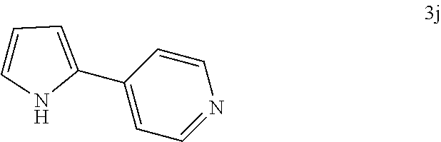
C1(C2=CC=CN2)=CC=NC=C1
